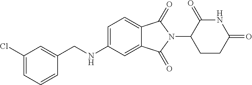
C(NC1=CC=C2C(=C1)C(=O)N(C1CCC(=O)NC1=O)C2=O)C1=CC(Cl)=CC=C1
